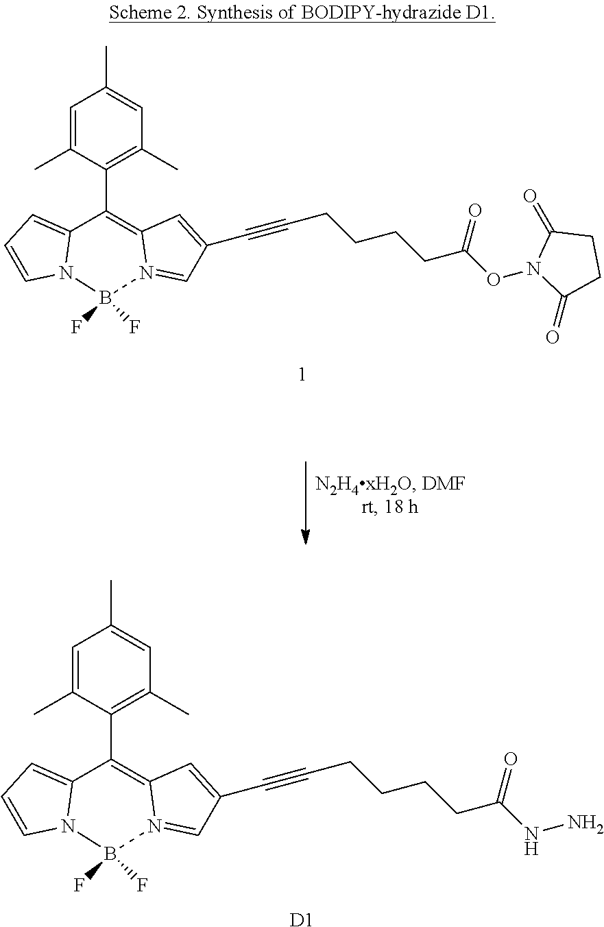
C1(C2=C3N(=CC(C#CCCCCC(NN)=O)=C3)B(F)(F)N3C2=CC=C3)=C(C)C=C(C)C=C1C.[D1].C1(C2=C3N(=CC(C#CCCCCC(ON4C(=O)CCC4=O)=O)=C3)B(F)(F)N3C2=CC=C3)=C(C)C=C(C)C=C1C
